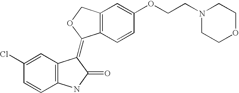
C12=C(C(=C3C4=C(C=CC(Cl)=C4)NC3=O)OC1)C=CC(OCCN1CCOCC1)=C2
